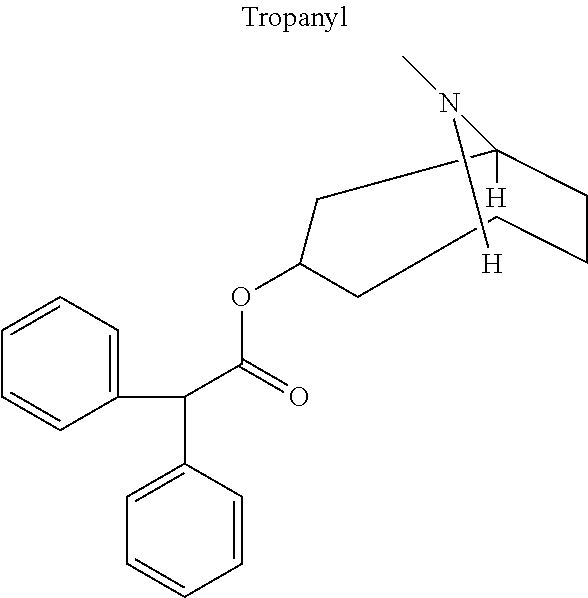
O(C1CC(N(C)[H])([H])CCCC1)C(C(C1=CC=CC=C1)C1=CC=CC=C1)=O
